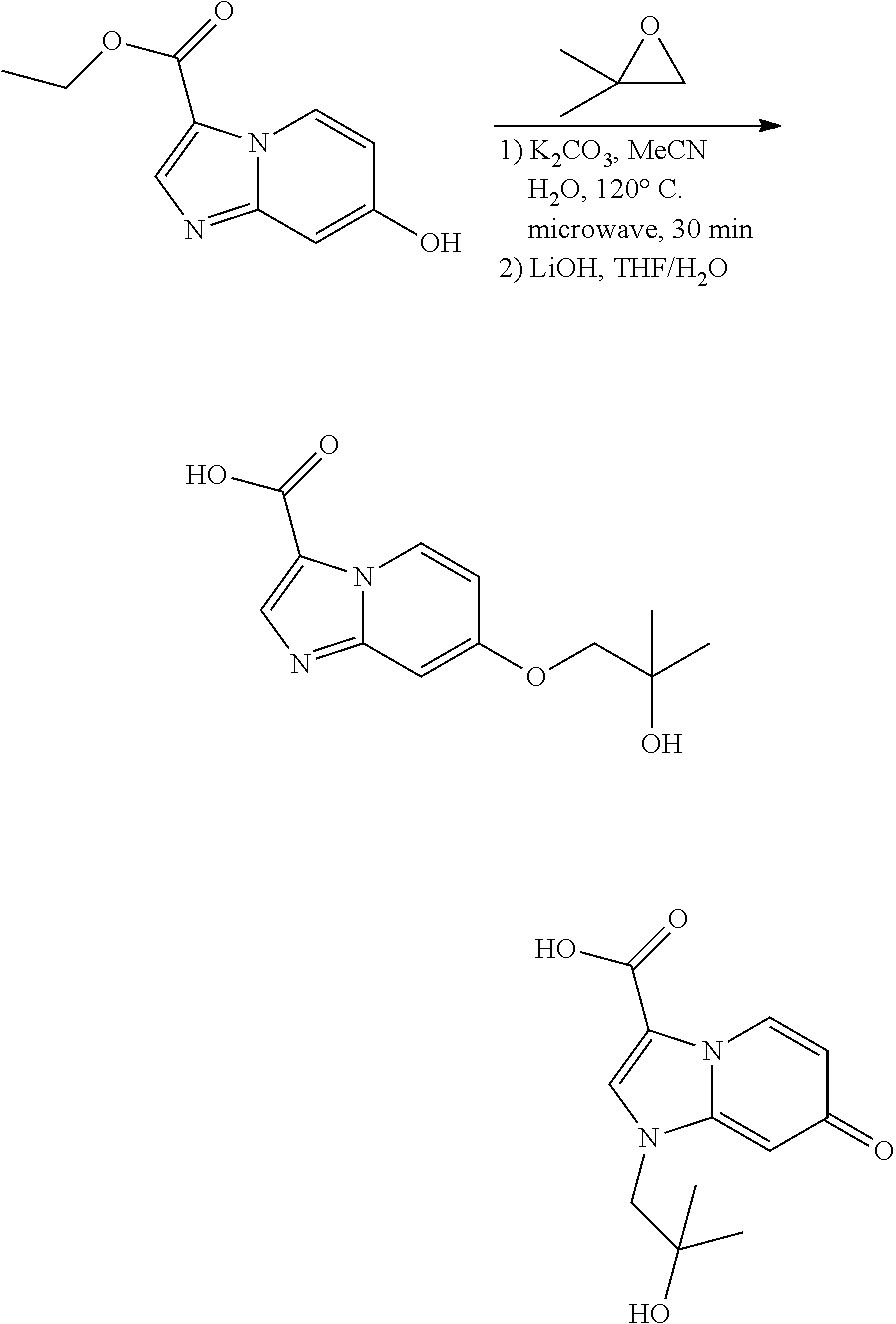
N12C(=NC=C1C(=O)OCC)C=C(O)C=C2.C1(C)(C)CO1.N12C(=NC=C1C(=O)O)C=C(OCC(C)(O)C)C=C2.N12C(=CC(=O)C=C1)N(CC(O)(C)C)C=C2C(=O)O
